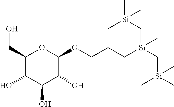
C1(CO)C(O)C(O)C(O)C(OCCC[Si](C[Si](C)(C)C)(C[Si](C)(C)C)C)O1
